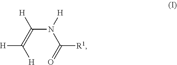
C(N([H])C([R1])=O)(=C([H])[H])[H]
